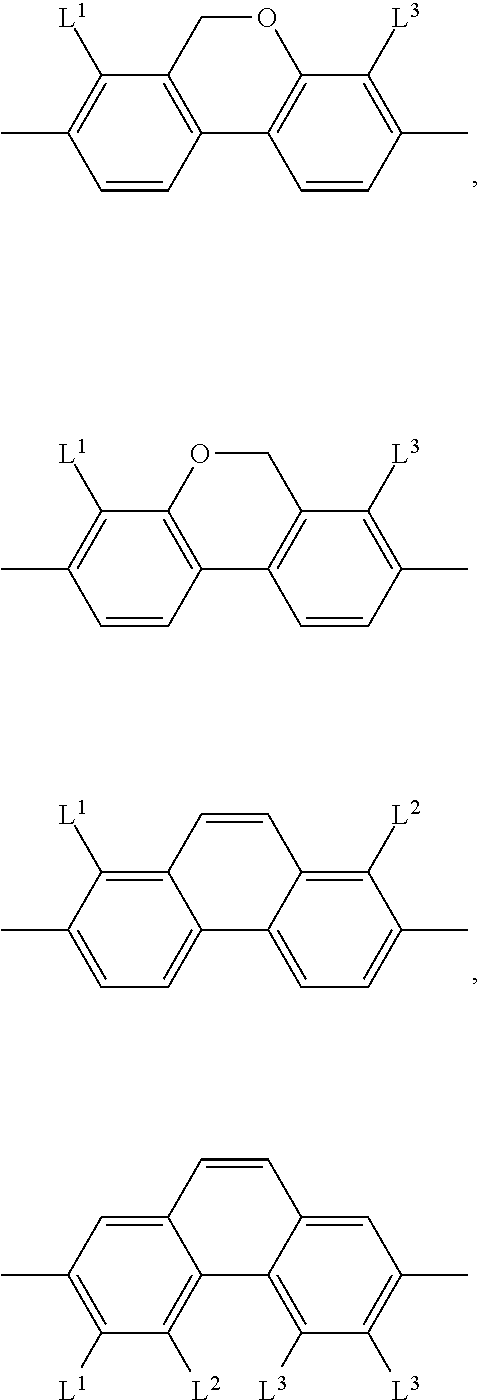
O1CC2=C(C3=C1C([L3])=C(C)C=C3)C=CC(C)=C2[L1].C1OC2=C(C3=C1C([L3])=C(C)C=C3)C=CC(C)=C2[L1].C1=CC2=C([L1])C(C)=CC=C2C2=CC=C(C)C([L2])=C12.C1=CC2=CC(C)=C([L1])C([L2])=C2C2=C([L3])C([L3])=C(C)C=C12
